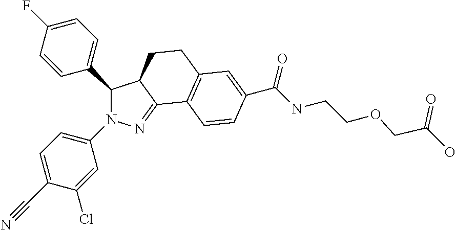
C1(C2=CC=C(F)C=C2)N(C2=CC=C(C#N)C(Cl)=C2)N=C2C1CCC1=C2C=CC(C(=O)NCCOCC(=O)O)=C1
